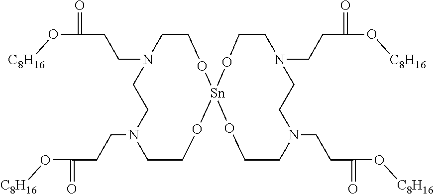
C(C(=O)O[C8H16])CN1CCN(CCC(=O)O[C8H16])CCO[Sn]2(OCC1)OCCN(CCC(=O)O[C8H16])CCN(CCC(=O)O[C8H16])CCO2
